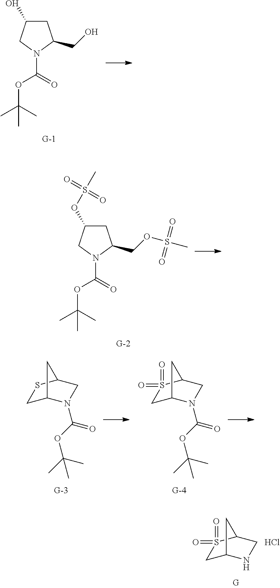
C1C(O)CN(C(=O)OC(C)(C)C)C1CO.C1C(OS(C)(=O)=O)CN(C(=O)OC(C)(C)C)C1COS(C)(=O)=O.C1C2N(C(OC(C)(C)C)=O)CC(S1)C2.C1C2N(C(OC(C)(C)C)=O)CC(S1(=O)=O)C2.C1C2NCC(S1(=O)=O)C2.Cl
